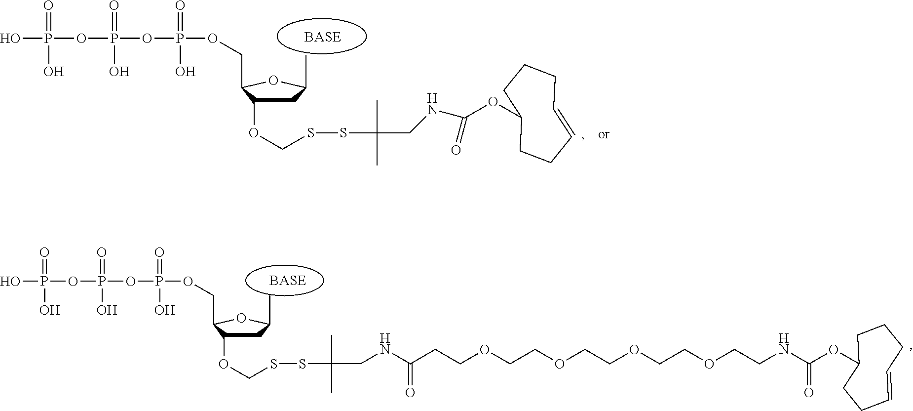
C1C(OCSSC(C)(C)CNC(=O)OC2CCCC=CCC2)C(COP(O)(=O)OP(O)(=O)OP(=O)(O)O)OC1C.C1C(OCSSC(C)(C)CNC(=O)CCOCCOCCOCCOCCNC(OC2CCCC=CCC2)=O)C(COP(O)(=O)OP(O)(=O)OP(=O)(O)O)OC1C
